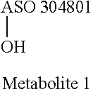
[ASO 304801]O
